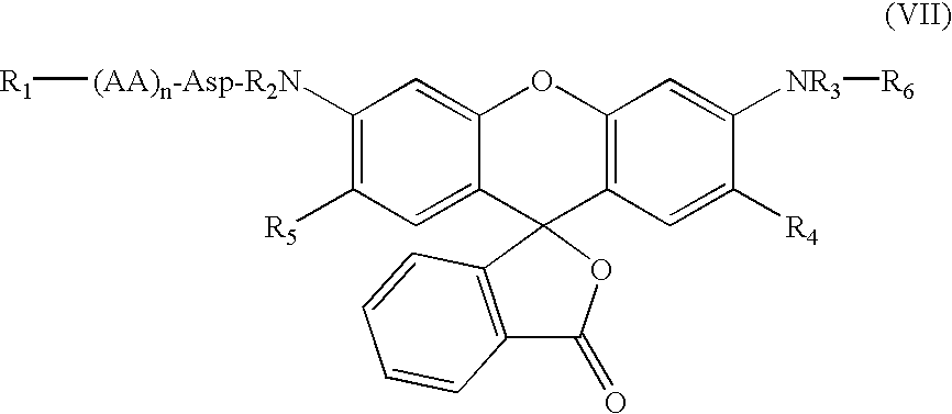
C1([(AA)n-Asp-R2N][R1])=C([R5])C=C2C(=C1)OC1=C(C=C([R4])C([NR3][R6])=C1)C21OC(=O)C2=C1C=CC=C2
